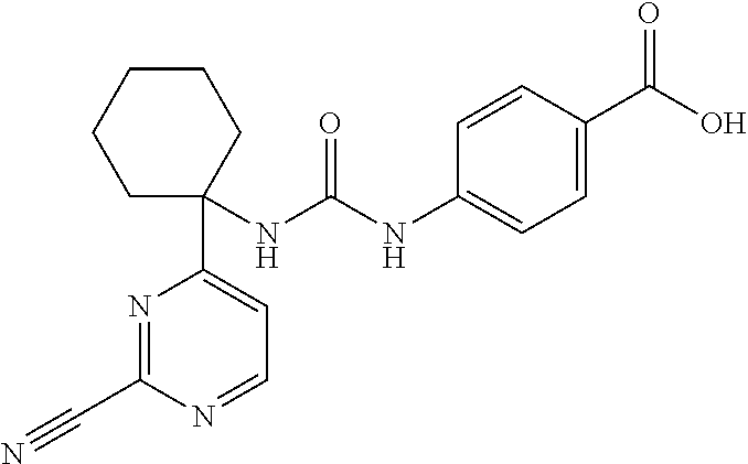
C1CCCC(C2=CC=NC(C#N)=N2)(NC(NC2=CC=C(C(O)=O)C=C2)=O)C1
